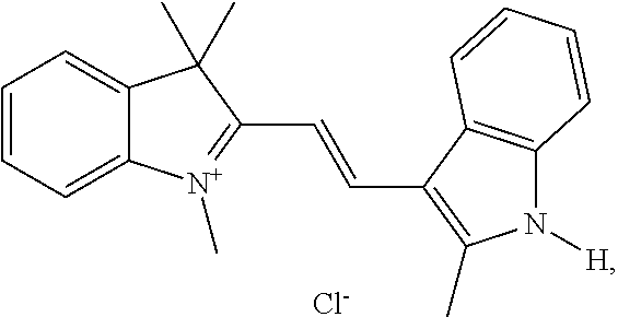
C1=CC=C2C(=C1)C(C)(C)C(C=CC1=C(C)N([H])C3=C1C=CC=C3)=[N+]2C.[Cl-]
